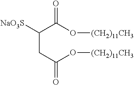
C(CC(O[(CH2)11CH3])=O)(C(O[(CH2)11CH3])=O)[NaO3S]
